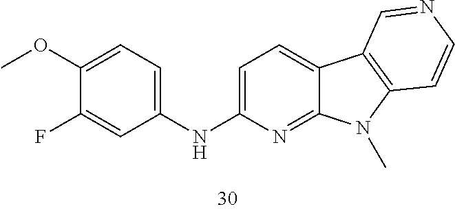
C1=C(NC2=CC=C(OC)C(F)=C2)N=C2C(=C1)C1=C(N2C)C=CN=C1
